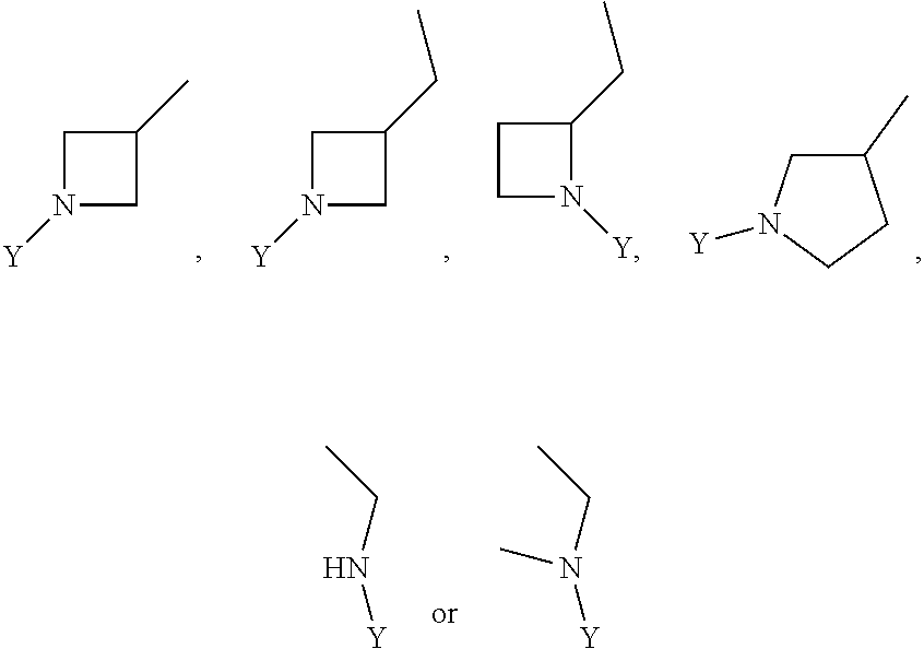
C1(C)CN([Y])CC1.C1N([Y])CC1CC.C1N([Y])CC1C.C1CN([Y])C1CC.CCN[Y].CCN([Y])C
